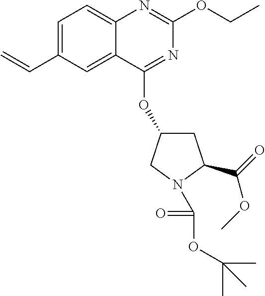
C12=CC=C(C=C)C=C1C(OC1CC(C(=O)OC)N(C(OC(C)(C)C)=O)C1)=NC(OCC)=N2
